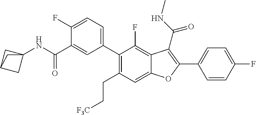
C1(C2=CC=C(F)C(C(NC34CC(C3)C4)=O)=C2)=C(CC[F3C])C=C2C(=C1F)C(C(=O)NC)=C(C1=CC=C(F)C=C1)O2
